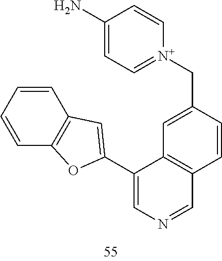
C1=CC=CC2=C1C=C(C1=CN=CC3=C1C=C(C[N+]1=CC=C(N)C=C1)C=C3)O2
